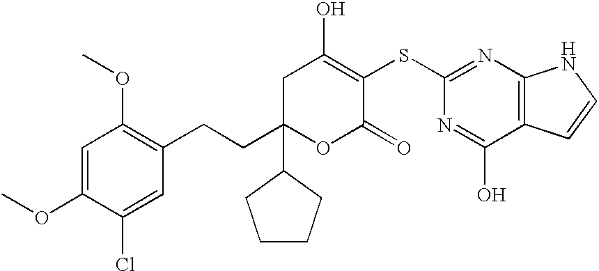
C1(OC)=CC(OC)=C(CCC2(C3CCCC3)OC(=O)C(SC3=NC4=C(C(O)=N3)C=CN4)=C(O)C2)C=C1Cl
